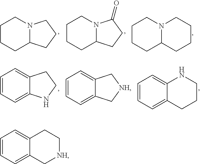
C1=CC=C2C(=C1)CC[NH]C2.C1CCC2N(C1)C(=O)CC2.C1CCC2N(C1)CCCC2.C1CCC2N(C1)CCC2.C1=CC=C2C(=C1)CCN2.C1=CC=C2C(=C1)C[NH]C2.C1=CC=C2C(=C1)NCCC2
